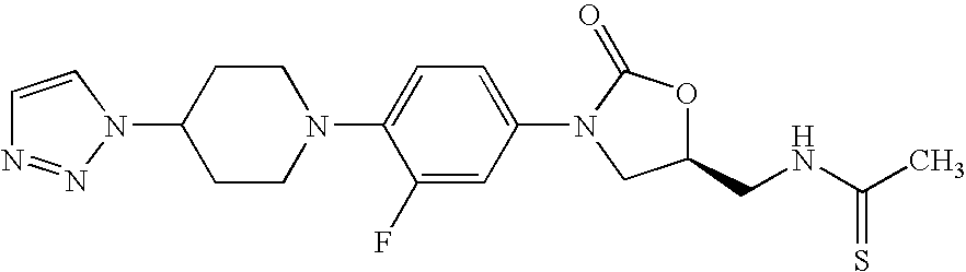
C1(N2N=NC=C2)CCN(C2=CC=C(N3C(=O)OC(CNC(C)=S)C3)C=C2F)CC1
